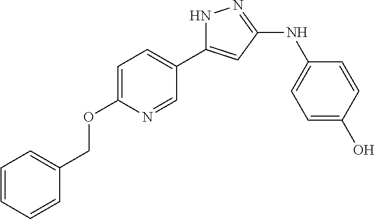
C1=C(OCC2=CC=CC=C2)N=CC(C2=CC(NC3=CC=C(O)C=C3)=NN2)=C1
